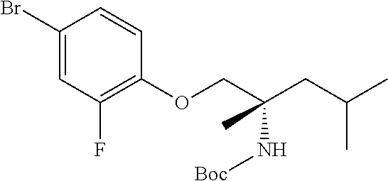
C1(Br)=CC(F)=C(OCC(CC(C)C)(N[Boc])C)C=C1
